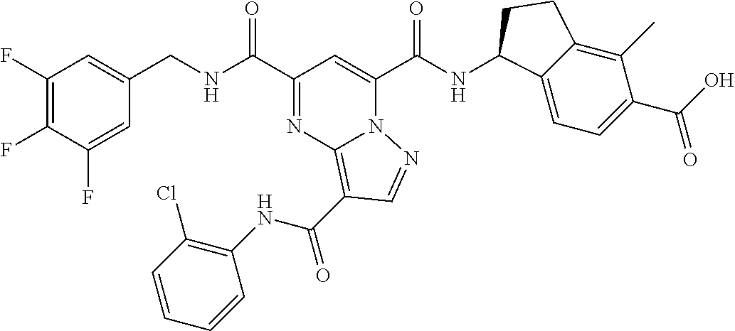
C1(F)=C(F)C(F)=CC(CNC(C2=NC3=C(C(=O)NC4=C(Cl)C=CC=C4)C=NN3C(C(NC3C4=CC=C(C(=O)O)C(C)=C4CC3)=O)=C2)=O)=C1
